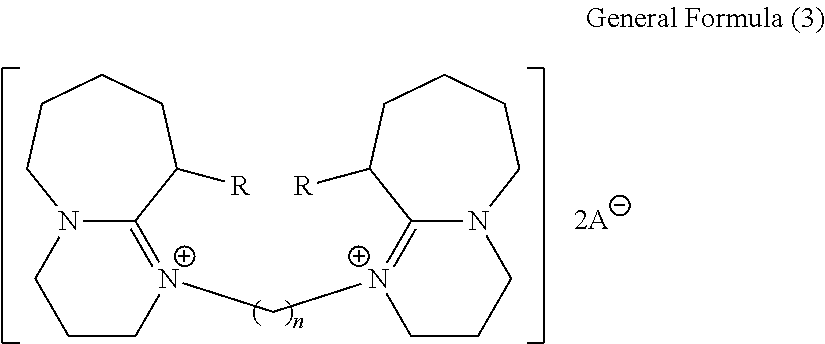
C1C[N+](C[N+]2=C3N(CCC2)CCCCC3[R])=C2N(C1)CCCCC2[R]
